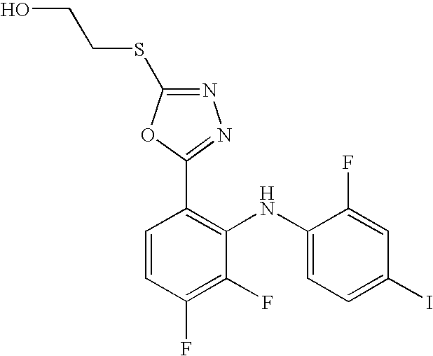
C1=CC(F)=C(F)C(NC2=CC=C(I)C=C2F)=C1C1=NN=C(SCCO)O1
